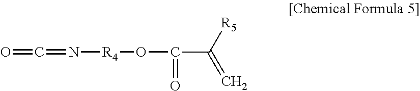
O=C=N[R4]OC(=O)C(=C)[R5]
